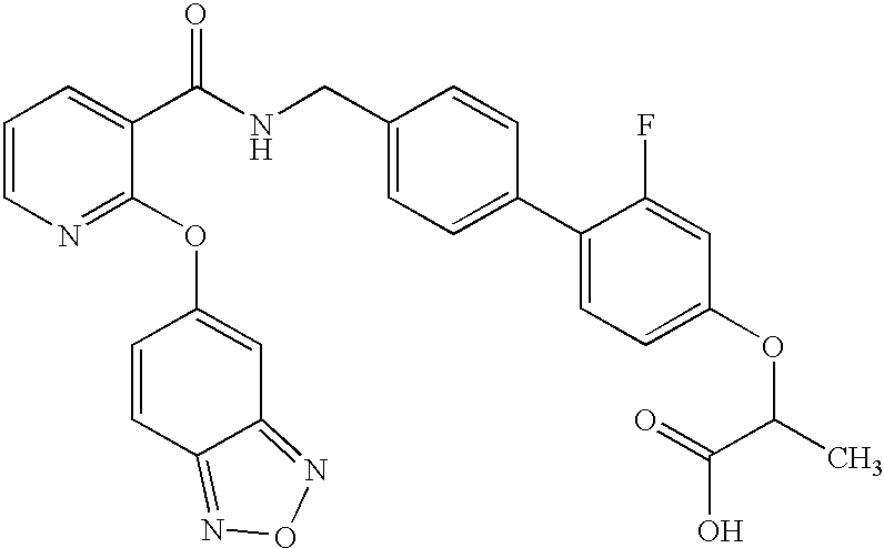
C1=CN=C(OC2=CC3=NON=C3C=C2)C(C(NCC2=CC=C(C3=CC=C(OC(C)C(=O)O)C=C3F)C=C2)=O)=C1
